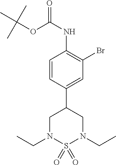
C1=CC(C2CN(CC)S(=O)(=O)N(CC)C2)=CC(Br)=C1NC(=O)OC(C)(C)C
